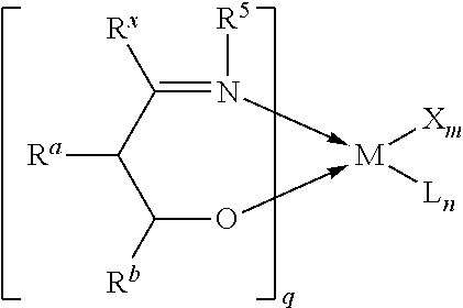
C1([Rb])O->[M]([Xm])([Ln])-N([R5])=C([Rx])C1[Ra]
